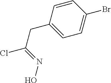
C1=CC(CC(Cl)=NO)=CC=C1Br
